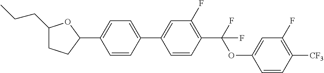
C1(CCC)CCC(C2=CC=C(C3=CC(F)=C(C(OC4=CC(F)=C([CF3])C=C4)(F)F)C=C3)C=C2)O1
